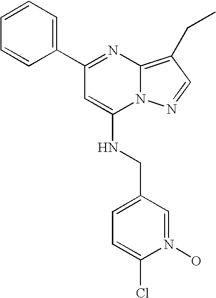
C1(C2=NC3=C(CC)C=NN3C(NCC3=CC=C(Cl)N(O)=C3)=C2)=CC=CC=C1
